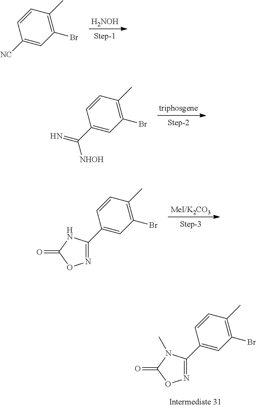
C1(Br)=C(C)C=CC([NC])=C1.[H2NOH].C1(Br)=C(C)C=CC(C(=N)[NHOH])=C1.[triphosgene].C1(Br)=C(C)C=CC(C2=NOC(=O)N2)=C1.[MeI/K2CO3].C1(Br)=C(C)C=CC(C2=NOC(=O)N2C)=C1
